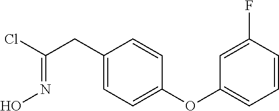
C(CC1=CC=C(OC2=CC=CC(F)=C2)C=C1)(Cl)=NO
